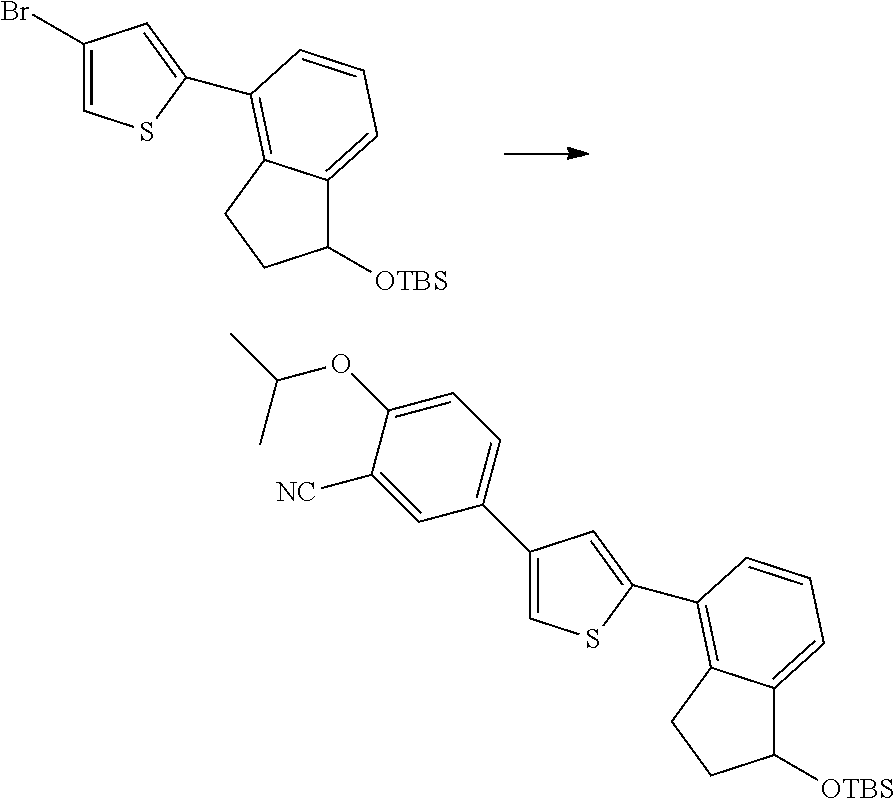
C1(Br)=CSC(C2=C3C(=CC=C2)C([OTBS])CC3)=C1.C1(C2=CC=C(OC(C)C)C([NC])=C2)=CSC(C2=C3C(=CC=C2)C([OTBS])CC3)=C1
